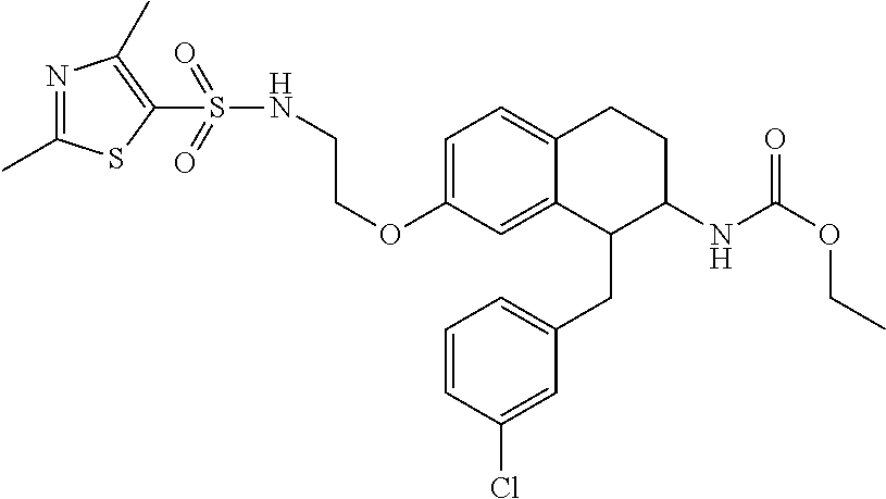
O(C1=CC=C2C(=C1)C(CC1=CC=CC(Cl)=C1)C(NC(OCC)=O)CC2)CCNS(C1=C(C)N=C(C)S1)(=O)=O
